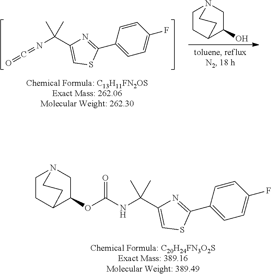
N(C(C1=CSC(C2=CC=C(F)C=C2)=N1)(C)C)C(OC1C2CCN(C1)CC2)=O.N(C(C1=CSC(C2=CC=C(F)C=C2)=N1)(C)C)=C=O.C1CC2C(O)CN1CC2
